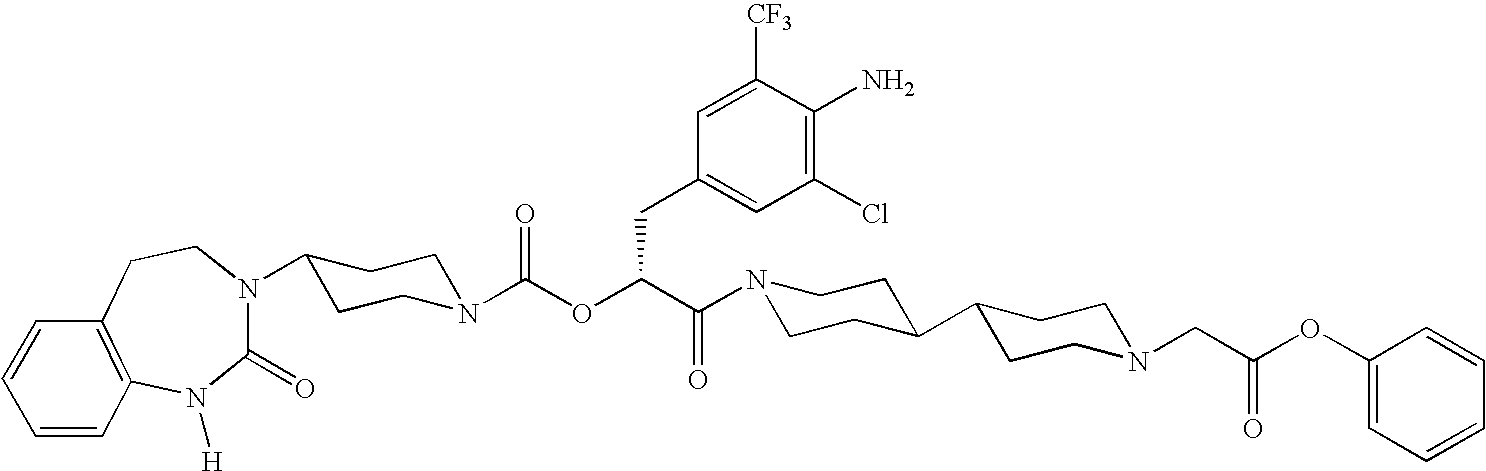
N1(C(C(CC2=CC(Cl)=C(N)C([CF3])=C2)OC(=O)N2CCC(N3C(=O)N([H])C4=C(CC3)C=CC=C4)CC2)=O)CCC(C2CCN(CC(OC3=CC=CC=C3)=O)CC2)CC1
